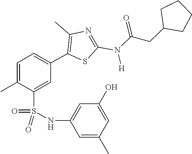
O=C(CC1CCCC1)N(C1=NC(C)=C(C2=CC=C(C)C(S(=O)(NC3=CC(O)=CC(C)=C3)=O)=C2)S1)[H]
